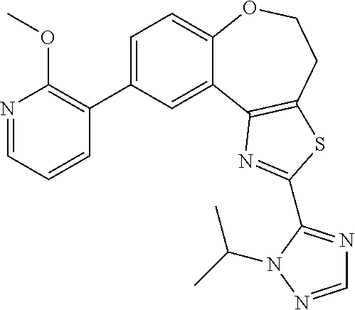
C1=C(C2=C(OC)N=CC=C2)C=C2C(=C1)OCCC1=C2N=C(C2=NC=NN2C(C)C)S1
